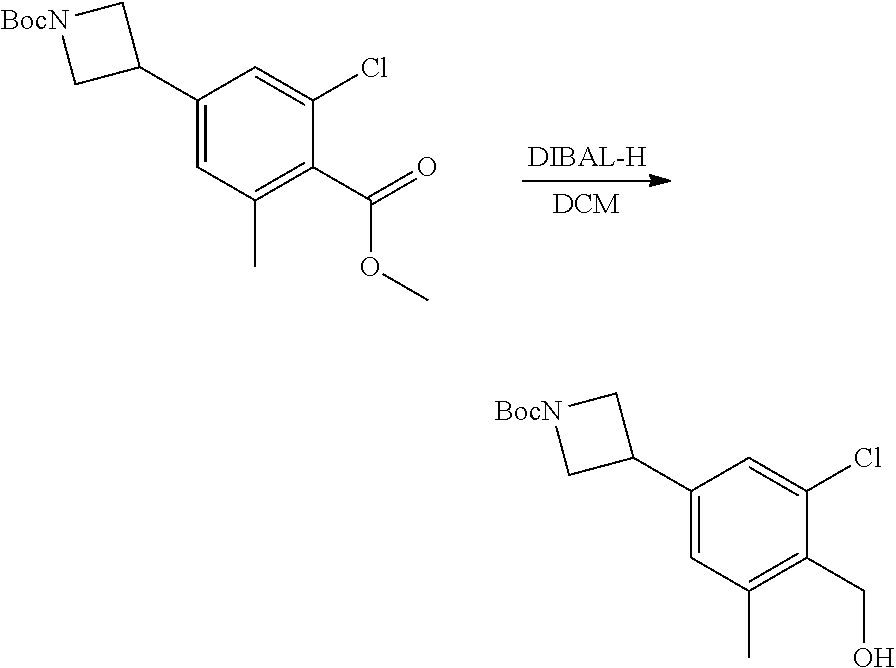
C1(C2C[BocN]C2)=CC(C)=C(C(=O)OC)C(Cl)=C1.C1(C2C[BocN]C2)=CC(C)=C(CO)C(Cl)=C1
